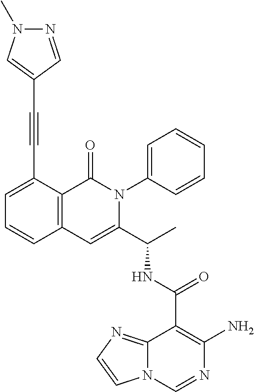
C1(C(NC(C2=CC3=C(C(=O)N2C2=CC=CC=C2)C(C#CC2=CN(C)N=C2)=CC=C3)C)=O)=C(N)N=CN2C1=NC=C2
